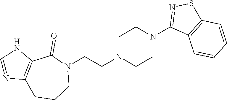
N1(CCN2CCN(C3=NSC4=C3C=CC=C4)CC2)C(=O)C2=C(CCC1)N=CN2
